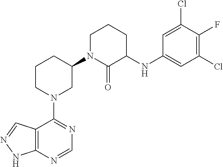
C12=C(N=CN=C1N1CC(N3C(=O)C(NC4=CC(Cl)=C(F)C(Cl)=C4)CCC3)CCC1)NN=C2
